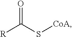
[R]C(S[CoA])=O
